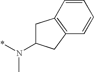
C1=CC2=C(C=C1)CC(N(*)C)C2
